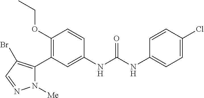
C1(OCC)=C(C2=C(Br)C=NN2[Me])C=C(NC(NC2=CC=C(Cl)C=C2)=O)C=C1
